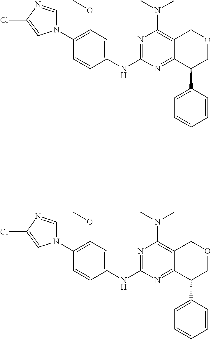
N1(C2=C(OC)C=C(NC3=NC(N(C)C)=C4C(=N3)C(C3=CC=CC=C3)COC4)C=C2)C=NC(Cl)=C1.N1(C2=C(OC)C=C(NC3=NC(N(C)C)=C4C(=N3)C(C3=CC=CC=C3)COC4)C=C2)C=NC(Cl)=C1
